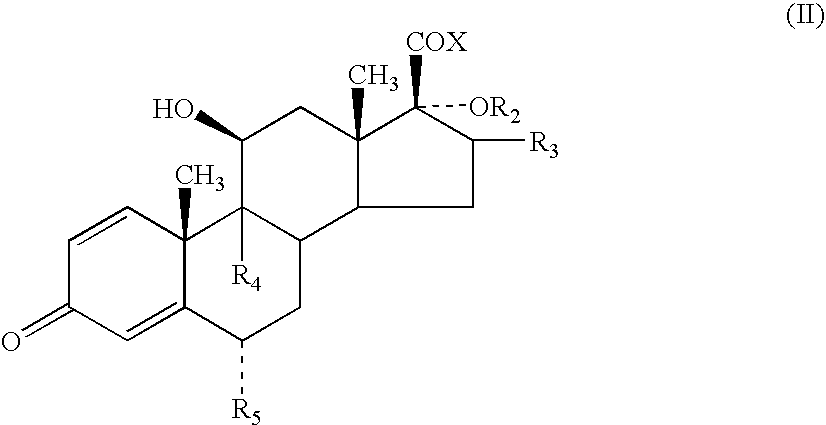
C1=C2C(C)(C=CC1=O)C1([R4])C(CC2[R5])C2C(C)(CC1O)C([COX])([OR2])C([R3])C2
